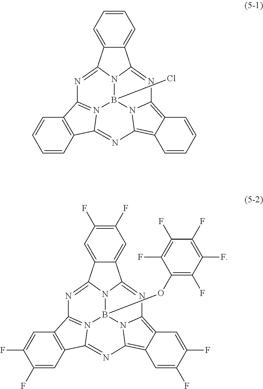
C1=CC=C2C(=C1)C1=NC3=C4C(=C5N3B3(Cl)N1C2=NC1=N3C(=N5)C2=C1C=CC=C2)C=CC=C4.C1(F)=C(F)C=C2C(=C1)C1=NC3=C4C(=C5N3B3(OC6=C(F)C(F)=C(F)C(F)=C6F)N1C2=NC1=N3C(=N5)C2=C1C=C(F)C(F)=C2)C=C(F)C(F)=C4
